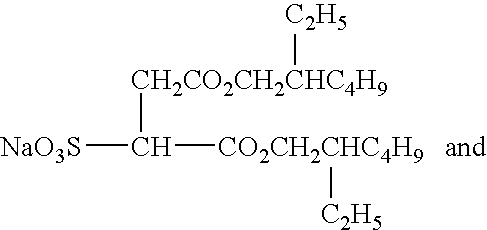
[NaO3S]C([CH2CO2CH2CHC4H9][C2H5])[CO2CH2CHC4H9][C2H5]
